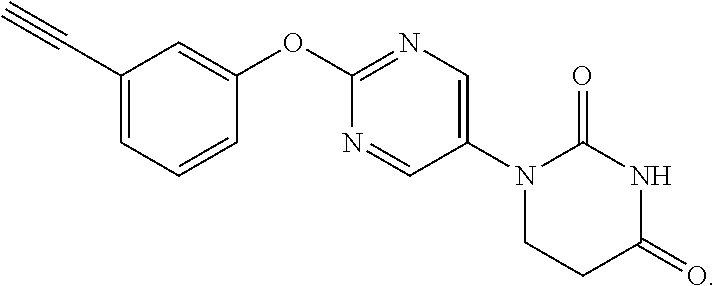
C1(C#C)=CC=CC(OC2=NC=C(N3CCC(=O)NC3=O)C=N2)=C1
